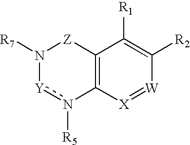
N1([R7])[Y]n([R5])C2=C([Z]1)C([R1])=C([R2])[W]=[X]2
